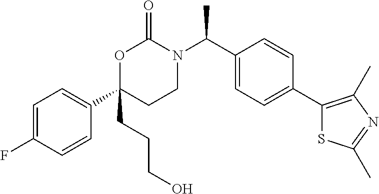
C1=C(F)C=CC(C2(CCCO)CCN(C(C3=CC=C(C4=C(C)N=C(C)S4)C=C3)C)C(=O)O2)=C1
